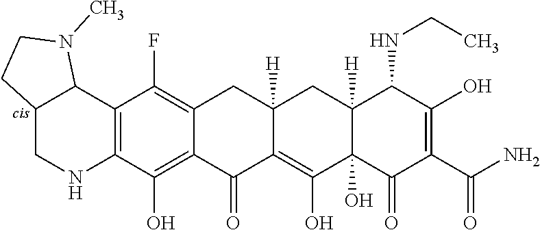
C12=C(C3C(CN1)CCN3C)C(F)=C1CC3([H])CC4([H])C(NCC)C(O)=C(C(=O)N)C(=O)C4(O)C(O)=C3C(=O)C1=C2O
